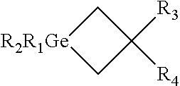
[R2R1Ge]1CC([R3])([R4])C1
